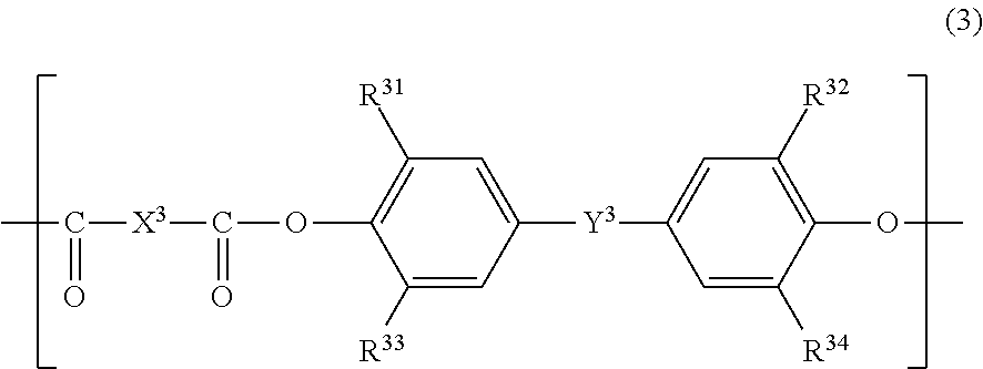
C1([R31])=C(OC([X3]C(C)=O)=O)C([R33])=CC([Y3]C2=CC([R32])=C(OC)C([R34])=C2)=C1
